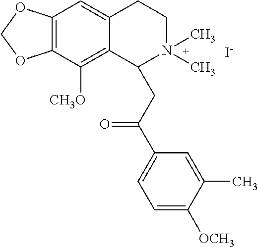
[I-].C12=C(C([CH3O])=C3C(=C1)CCN(C)(C)C3CC(C1=CC=C([OCH3])C(C)=C1)=O)OCO2
